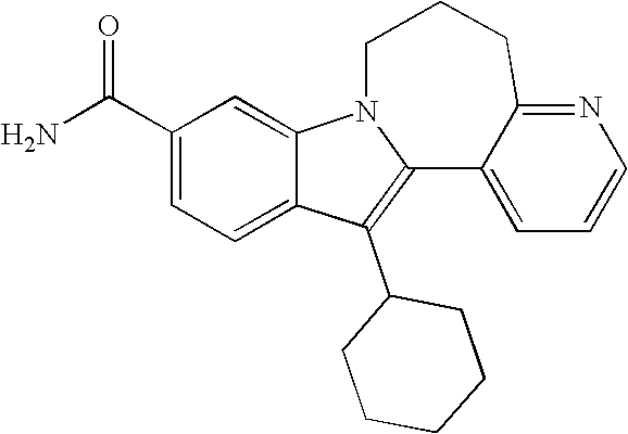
C1(C(N)=O)=CC=C2C(=C1)N1C(=C2C2CCCCC2)C2=CC=CN=C2CCC1
